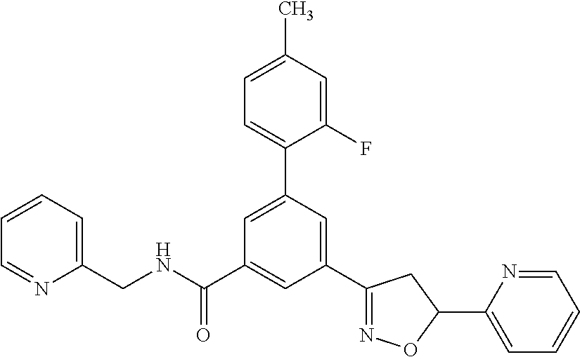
C1(CNC(C2=CC(C3=NOC(C4=CC=CC=N4)C3)=CC(C3=CC=C(C)C=C3F)=C2)=O)=CC=CC=N1
